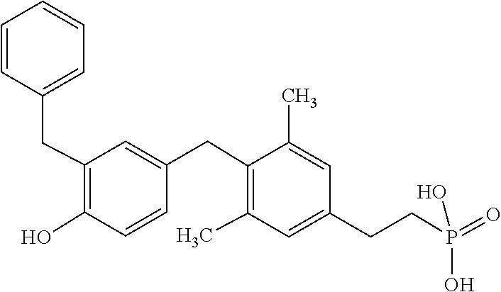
O=P(CCC1=CC(C)=C(CC2=CC(CC3=CC=CC=C3)=C(O)C=C2)C(C)=C1)(O)O
